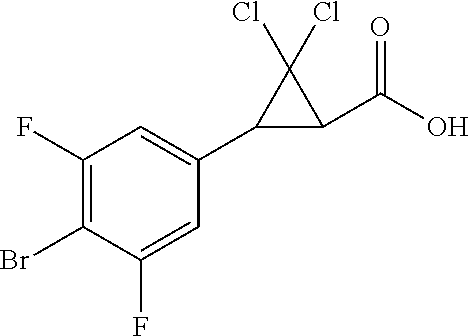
BrC1=C(F)C=C(C2C(C(O)=O)C2(Cl)Cl)C=C1F
